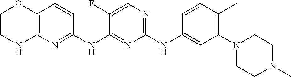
C1(NC2=CC(N3CCN(C)CC3)=C(C)C=C2)=NC=C(F)C(NC2=NC3=C(C=C2)OCCN3)=N1
